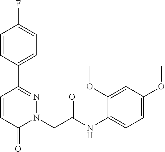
C1=CC(C2=NN(CC(NC3=CC=C(OC)C=C3OC)=O)C(=O)C=C2)=CC=C1F
